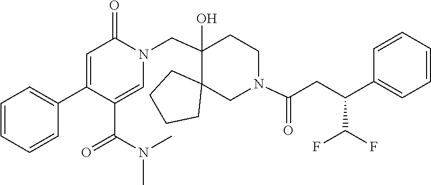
C1(C2=CC=CC=C2)=CC(=O)N(CC2(O)C3(CCCC3)CN(C(CC(C3=CC=CC=C3)C(F)F)=O)CC2)C=C1C(N(C)C)=O
